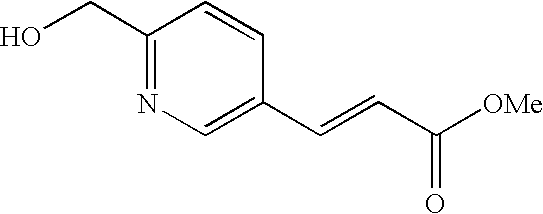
C1(CO)=NC=C(C=CC([OMe])=O)C=C1
